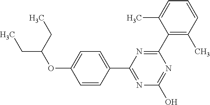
N1=C(O)N=C(C2=CC=C(OC(CC)CC)C=C2)N=C1C1=C(C)C=CC=C1C
